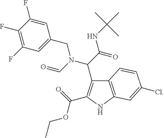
C12=C(NC(C(=O)OCC)=C1C(C(=O)NC(C)(C)C)N(C=O)CC1=CC(F)=C(F)C(F)=C1)C=C(Cl)C=C2
